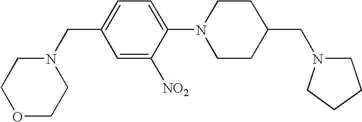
C1(N2CCC(CN3CCCC3)CC2)=CC=C(CN2CCOCC2)C=C1[NO2]
